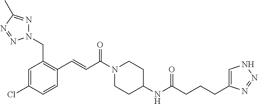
C1=C(Cl)C=CC(C=CC(=O)N2CCC(NC(CCCC3=CNN=N3)=O)CC2)=C1CN1N=C(C)N=N1
